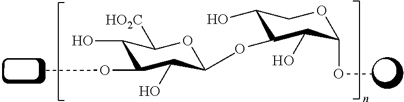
OC1C(O)COC(OC)C1O.O(C1C(O)C([HO2C])OC(C)C1O)C
